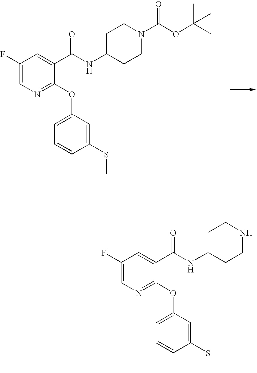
C1(F)=CN=C(OC2=CC=CC(SC)=C2)C(C(NC2CCN(C(OC(C)(C)C)=O)CC2)=O)=C1.C1(F)=CN=C(OC2=CC=CC(SC)=C2)C(C(NC2CCNCC2)=O)=C1
